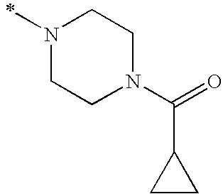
N1(C)CCN(C(C2CC2)=O)CC1
